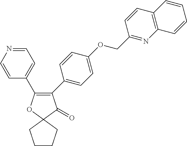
C1=NC=CC(C2=C(C3=CC=C(OCC4=NC5=C(C=C4)C=CC=C5)C=C3)C(=O)C3(O2)CCCC3)=C1
